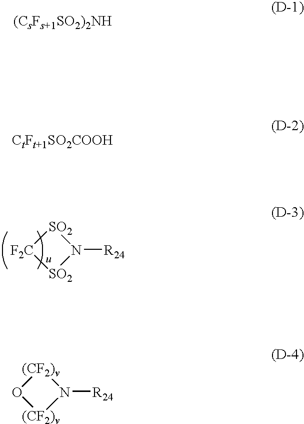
[F2C]1[SO2]N([R24])[SO2]1.O1[(CF2)v]N([R24])[(CF2)v]1
